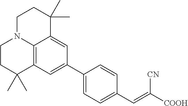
C1CC(C)(C)C2=C3N1CCC(C)(C)C3=CC(C1=CC=C(C=C([COOH])[CN])C=C1)=C2
